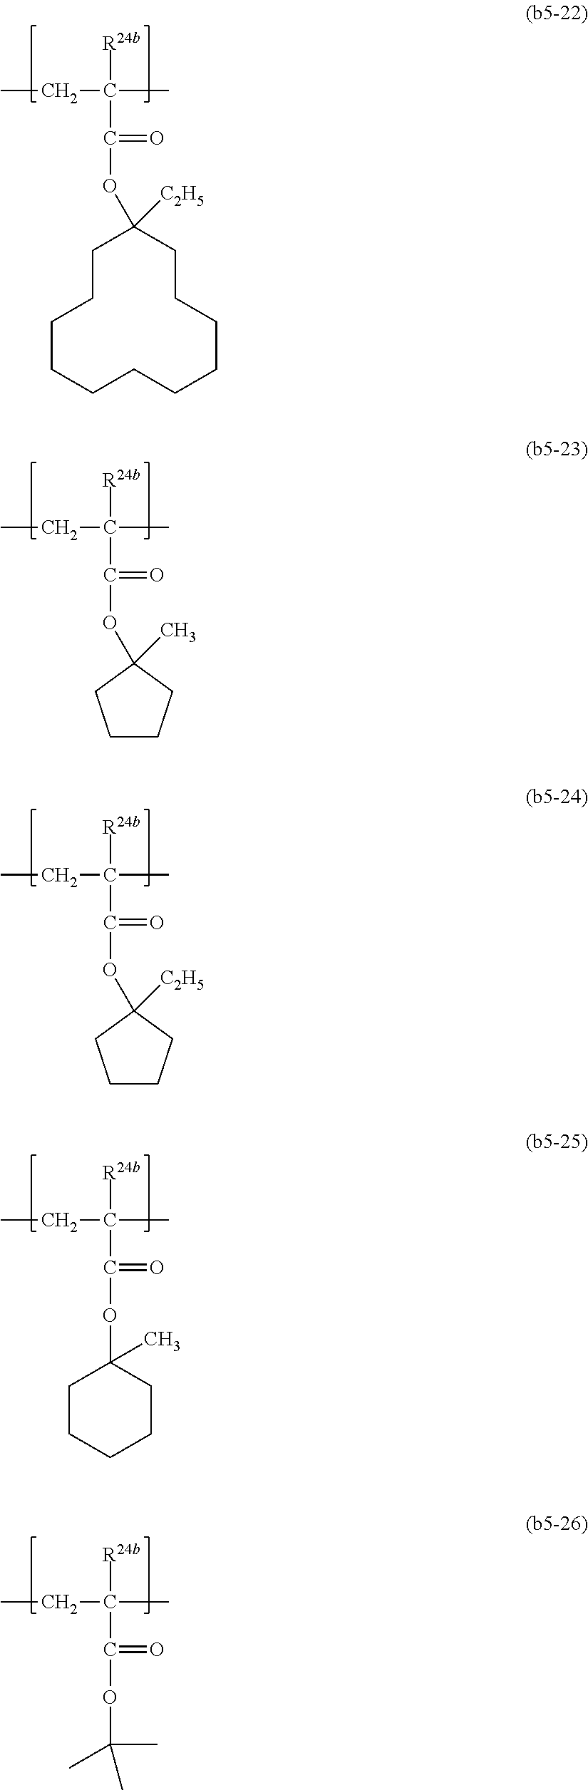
CCC(C)([R24b])C(=O)OC1([C2H5])CCCCCCCCCCC1.CCC(C)([R24b])C(=O)OC1(C)CCCC1.CCC(C)([R24b])C(=O)OC1([C2H5])CCCC1.CCC(C)([R24b])C(=O)OC1(C)CCCCC1.CCC(C)([R24b])C(=O)OC(C)(C)C
